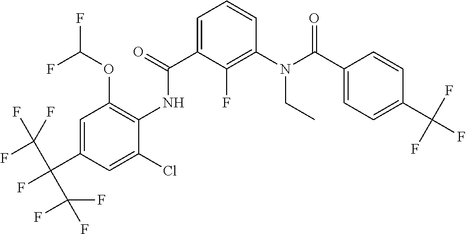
C1=C(C(=O)NC2=C(OC(F)F)C=C(C(C(F)(F)F)(C(F)(F)F)F)C=C2Cl)C(F)=C(N(C(C2=CC=C(C(F)(F)F)C=C2)=O)CC)C=C1
